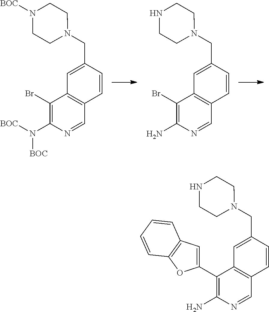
N1(CC2=CC3=C(C=NC(N([BOC])[BOC])=C3Br)C=C2)CCN([BOC])CC1.N1(CC2=CC3=C(C=NC(N)=C3Br)C=C2)CCNCC1.N1(CC2=CC3=C(C=NC(N)=C3C3=CC4=C(O3)C=CC=C4)C=C2)CCNCC1
